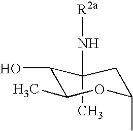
C1(C)(N[R2a])C(O)C(C)OC(C)C1
